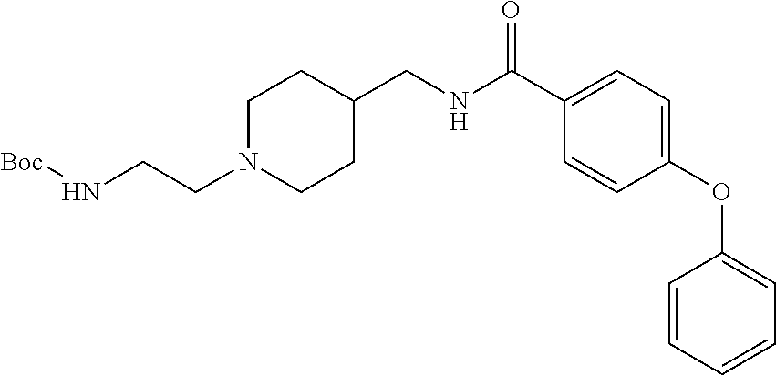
C1N(CCN[Boc])CCC(CNC(C2=CC=C(OC3=CC=CC=C3)C=C2)=O)C1
